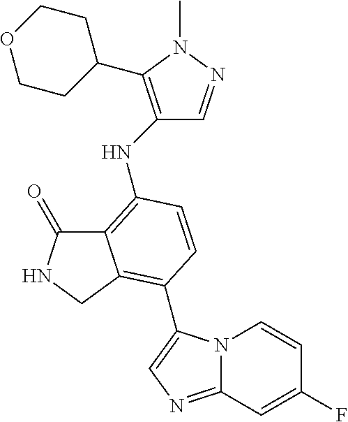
C12=C(NC3=C(C4CCOCC4)N(C)N=C3)C=CC(C3=CN=C4N3C=CC(F)=C4)=C1CNC2=O
